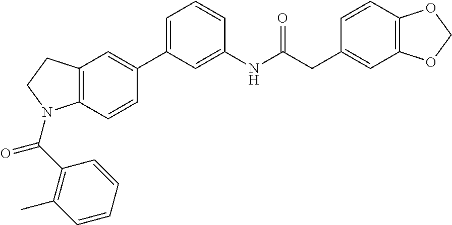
C1=CC2=C(C=C1CC(NC1=CC(C3=CC4=C(C=C3)N(C(C3=C(C)C=CC=C3)=O)CC4)=CC=C1)=O)OCO2
